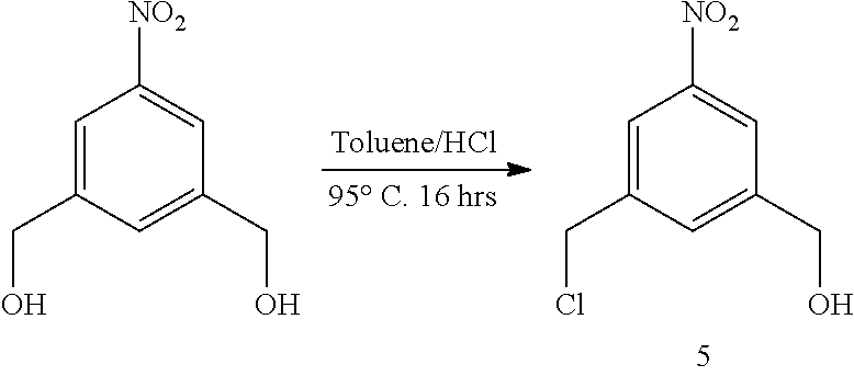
C1=C(CO)C=C(CO)C=C1[NO2].C1=C(CCl)C=C(CO)C=C1[NO2]
